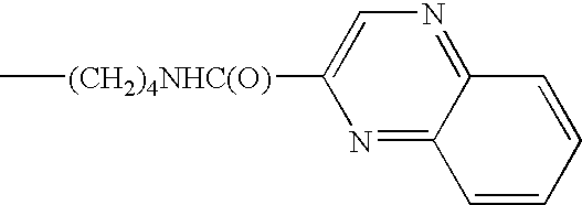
C[(CH2)4NHC(O)]C1=CN=C2C(=N1)C=CC=C2
